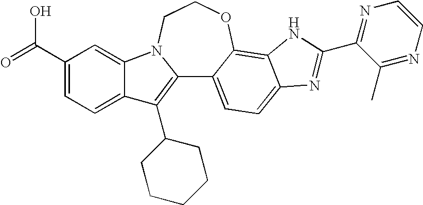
C12=C(C3CCCCC3)C3=CC=C(C(=O)O)C=C3N1CCOC1=C3C(=CC=C21)N=C(C1=NC=CN=C1C)N3
